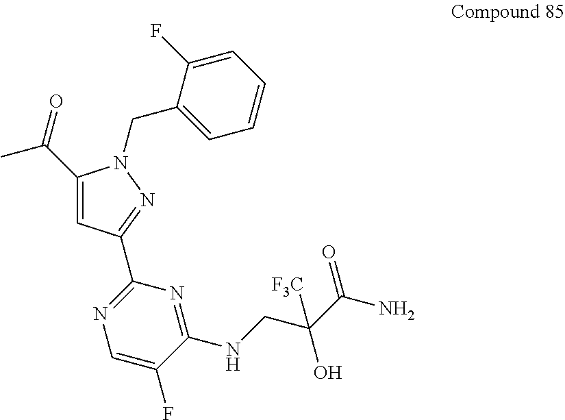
C(C1=CC(C2=NC=C(F)C(NCC(C(N)=O)(O)[F3C])=N2)=NN1CC1=CC=CC=C1F)(=O)C
